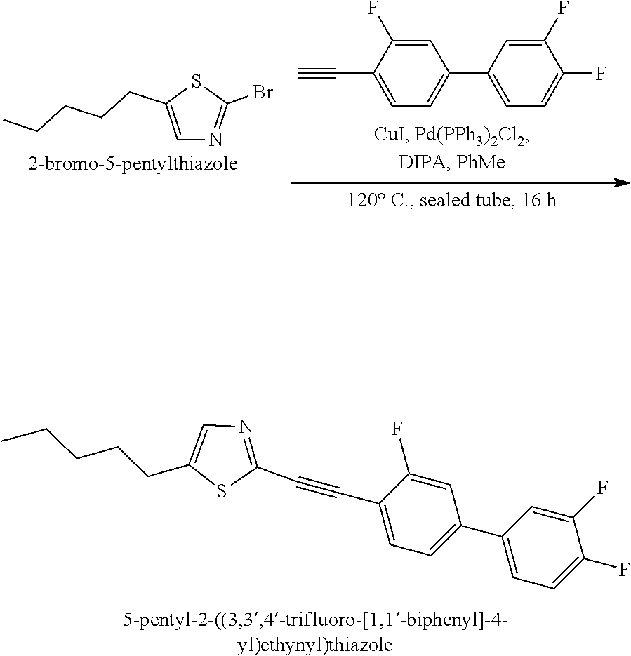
C1=C(CCCCC)SC(C#CC2=CC=C(C3=CC=C(F)C(F)=C3)C=C2F)=N1.C1(C2=CC=C(F)C(F)=C2)=CC=C(C#C)C(F)=C1.C1=C(CCCCC)SC(Br)=N1
